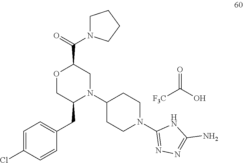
C(O)(=O)[F3C].O1C(C(=O)N2CCCC2)CN(C2CCN(C3=NN=C(N)N3)CC2)C(CC2=CC=C(Cl)C=C2)C1
